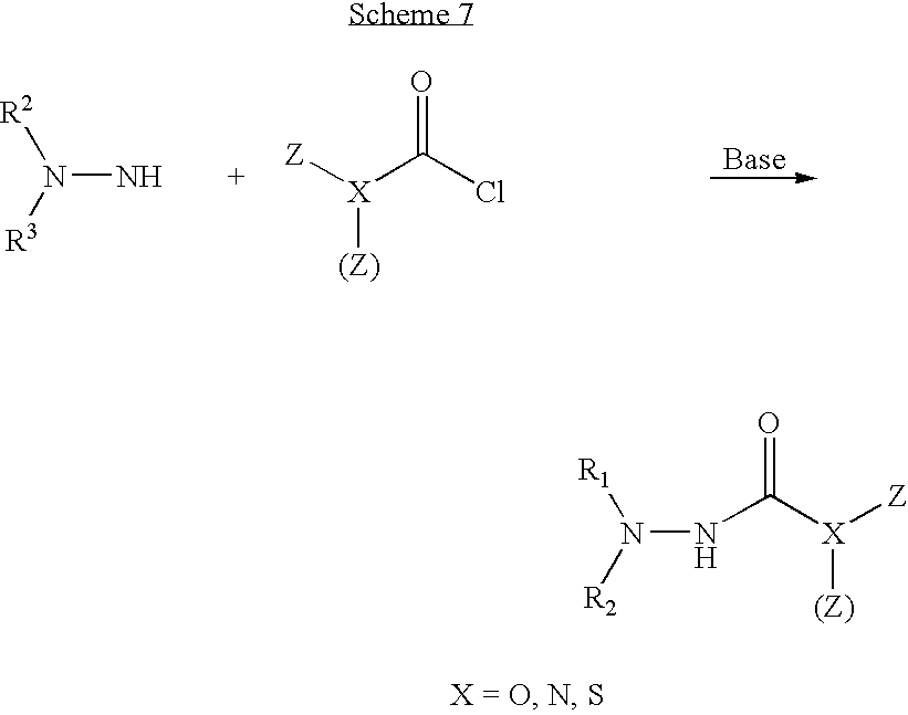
N(N)([R3])[R2].[Z][X](C(Cl)=O)[(Z)].N(NC([X]([Z])[(Z)])=O)([R2])[R1]
